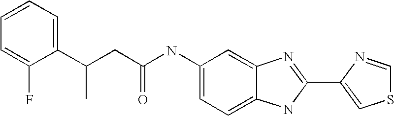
C1=C2C(=CC=C1NC(CC(C1=CC=CC=C1F)C)=O)NC(C1=CSC=N1)=N2
